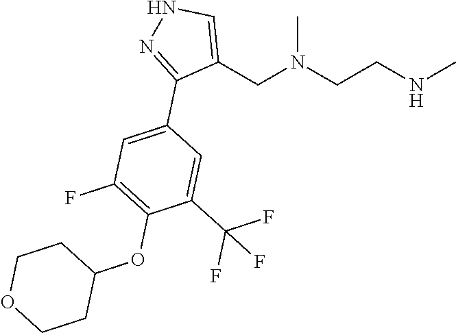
CNCCN(CC1=CNN=C1C1=CC(F)=C(OC2CCOCC2)C(C(F)(F)F)=C1)C
